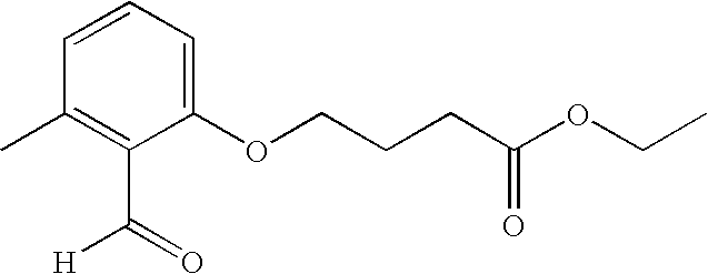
C1(OCCCC(OCC)=O)=CC=CC(C)=C1C(=O)[H]
